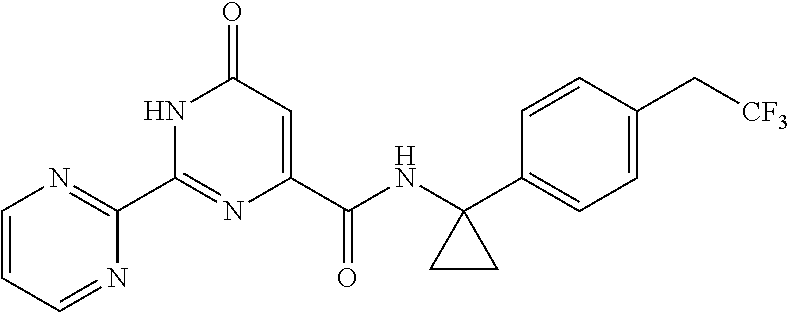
C1(C2=NC(C(NC3(C4=CC=C(C[CF3])C=C4)CC3)=O)=CC(=O)N2)=NC=CC=N1
